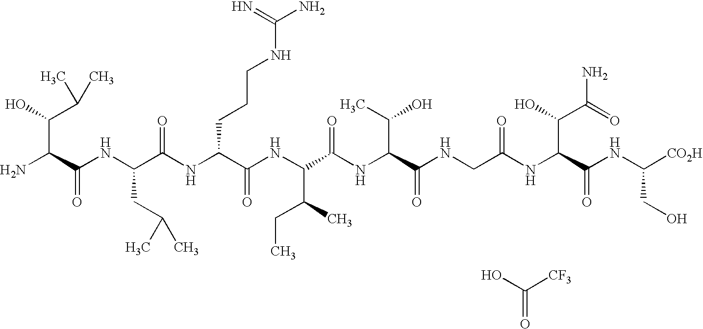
C(NC(C(NC(C(NC(C(CC)C)C(=O)NC(C(C)O)C(NCC(NC(C(NC([CO2H])CO)=O)C(C(N)=O)O)=O)=O)=O)CCCNC(N)=N)=O)CC(C)C)(C(N)C(C(C)C)O)=O.OC([CF3])=O
